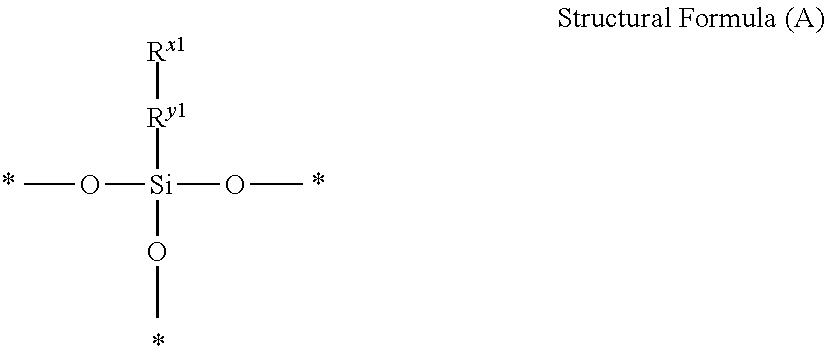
O([Si](OC)([Ry1][Rx1])OC)C
